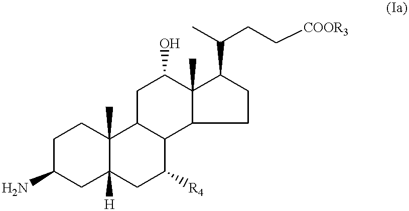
C1C(N)CC2([H])C(C)(C1)C1C(C([R4])C2)C2C(C)(C(O)C1)C(C(CC[COOR3])C)CC2
